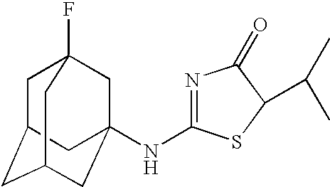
N1=C(NC23CC4(F)CC(CC(C2)C4)C3)SC(C(C)C)C1=O
